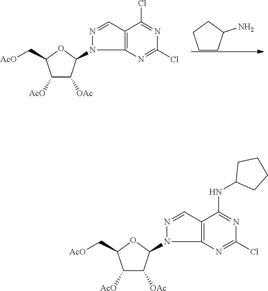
C1CC(N)CC1.C1([AcO])C([OAc])C(N2C3=C(C(Cl)=NC(Cl)=N3)C=N2)OC1C[AcO].C1([AcO])C([OAc])C(N2C3=C(C(NC4CCCC4)=NC(Cl)=N3)C=N2)OC1C[AcO]
